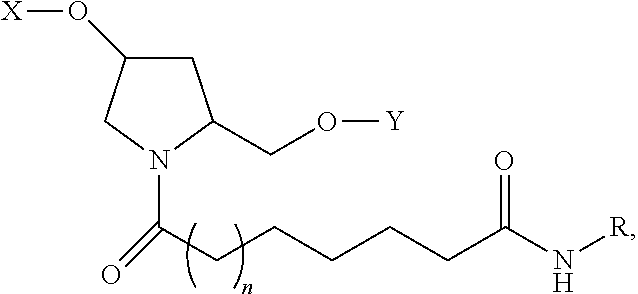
C1C(O[X])CN(C(CCCCCC(=O)N[R])=O)C1CO[Y]
